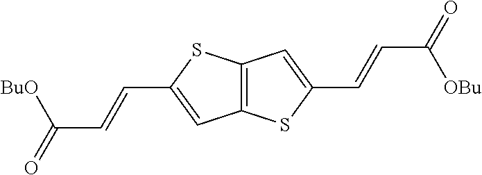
C12=C(C=C(C=CC(=O)[OBu])S1)SC(C=CC(=O)[BuO])=C2
